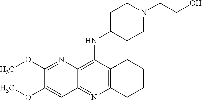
C12=C(C(NC3CCN(CCO)CC3)=C3C(=N1)C=C(OC)C(OC)=N3)CCCC2
